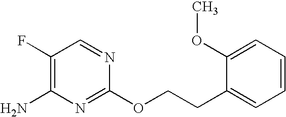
C1(F)=C(N)N=C(OCCC2=CC=CC=C2OC)N=C1
